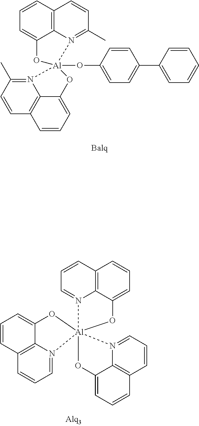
C12=C3N(=CC=C1)[Al]14(N5=CC=CC6=C5C(=CC=C6)O1)(N1=CC=CC5=C1C(=CC=C5)O4)OC3=CC=C2.C1=CC2=C3C(=C1)O[Al]1(OC4=CC=C(C5=CC=CC=C5)C=C4)(N3=C(C)C=C2)OC2=CC=CC3=C2N1=C(C)C=C3
